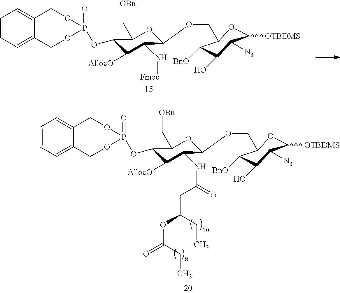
C1(OP2(=O)OCC3=CC=CC=C3CO2)C([AllocO])C(N[Fmoc])C(OCC2C([BnO])C(O)C([N3])C([OTBDMS])O2)OC1C[OBn].C1(OP2(=O)OCC3=CC=CC=C3CO2)C([AllocO])C(NC(=O)CC(OC(=O)CC)CC)C(OCC2C([BnO])C(O)C([N3])C([OTBDMS])O2)OC1C[OBn]
